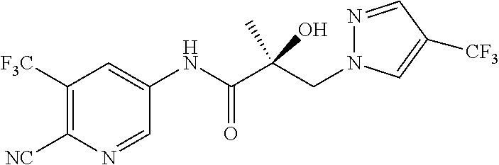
C1([F3C])=C([NC])N=CC(NC(C(CN2N=CC([CF3])=C2)(C)O)=O)=C1
